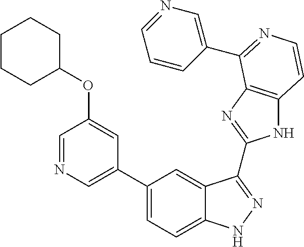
C1(C2=CN=CC(OC3CCCCC3)=C2)=CC=C2C(=C1)C(C1=NC3=C(N1)C=CN=C3C1=CN=CC=C1)=NN2
